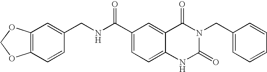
C12=C(C=CC(CNC(C3=CC=C4C(=C3)C(=O)N(CC3=CC=CC=C3)C(=O)N4)=O)=C1)OCO2
